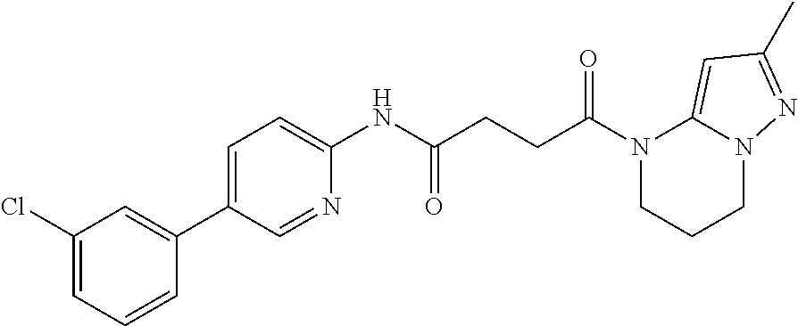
N1(C(CCC(NC2=CC=C(C3=CC(Cl)=CC=C3)C=N2)=O)=O)CCCN2C1=CC(C)=N2
